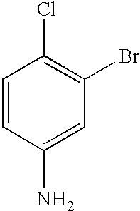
C1=CC(N)=CC(Br)=C1Cl
